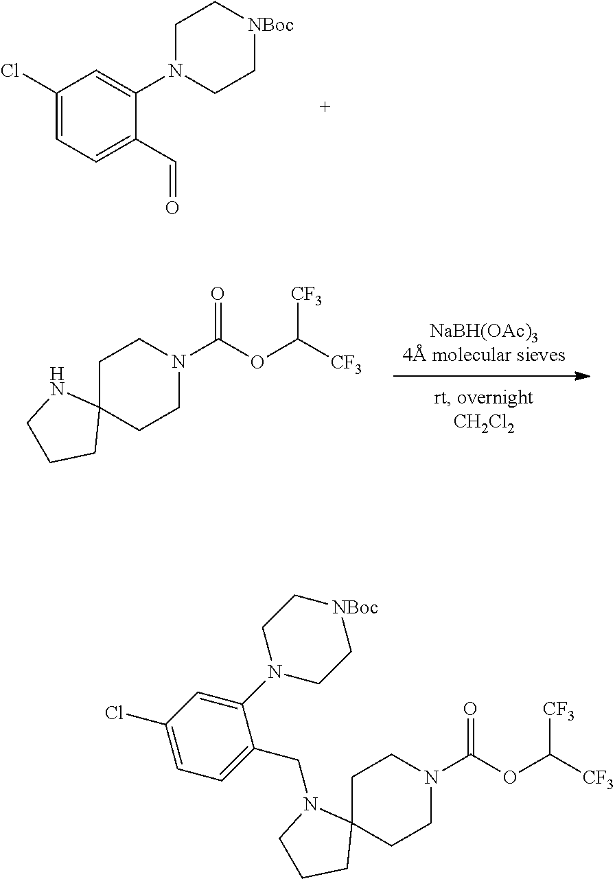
O=CC1=CC=C(Cl)C=C1N1CC[NBoc]CC1.C1C2(CCN(C(OC([CF3])[CF3])=O)C1)NCCC2.C1C2(CCN(C(OC([CF3])[CF3])=O)C1)N(CC1=CC=C(Cl)C=C1N1CC[NBoc]CC1)CCC2
